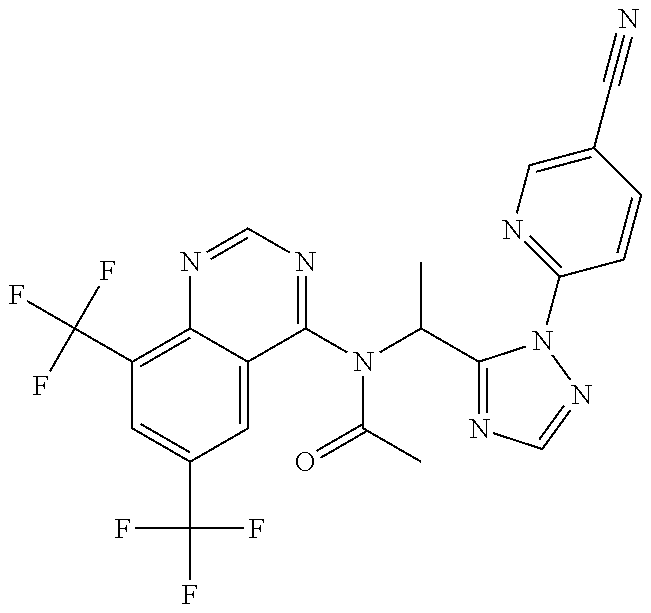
C1(C(F)(F)F)=C2C(=CC(C(F)(F)F)=C1)C(N(C(C)C1=NC=NN1C1=NC=C(C#N)C=C1)C(C)=O)=NC=N2
